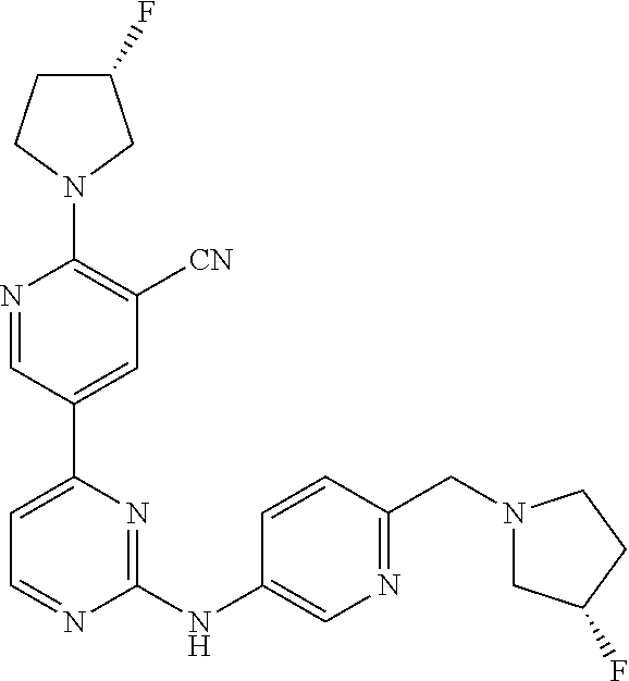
C1(F)CCN(C2=C([CN])C=C(C3=CC=NC(NC4=CN=C(CN5CC(F)CC5)C=C4)=N3)C=N2)C1
